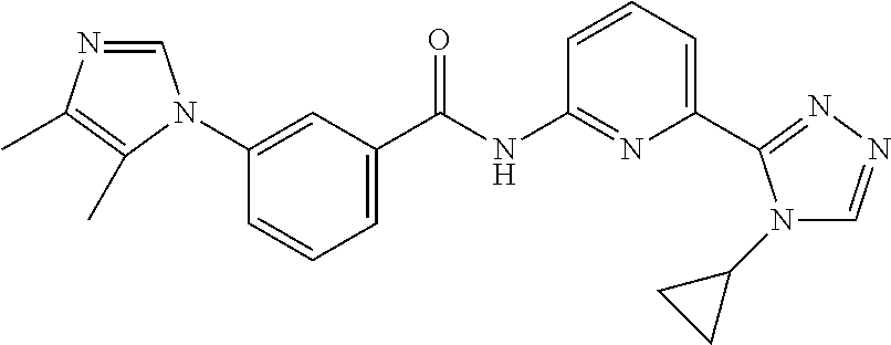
C1=CC=C(C(NC2=NC(C3=NN=CN3C3CC3)=CC=C2)=O)C=C1N1C=NC(C)=C1C
